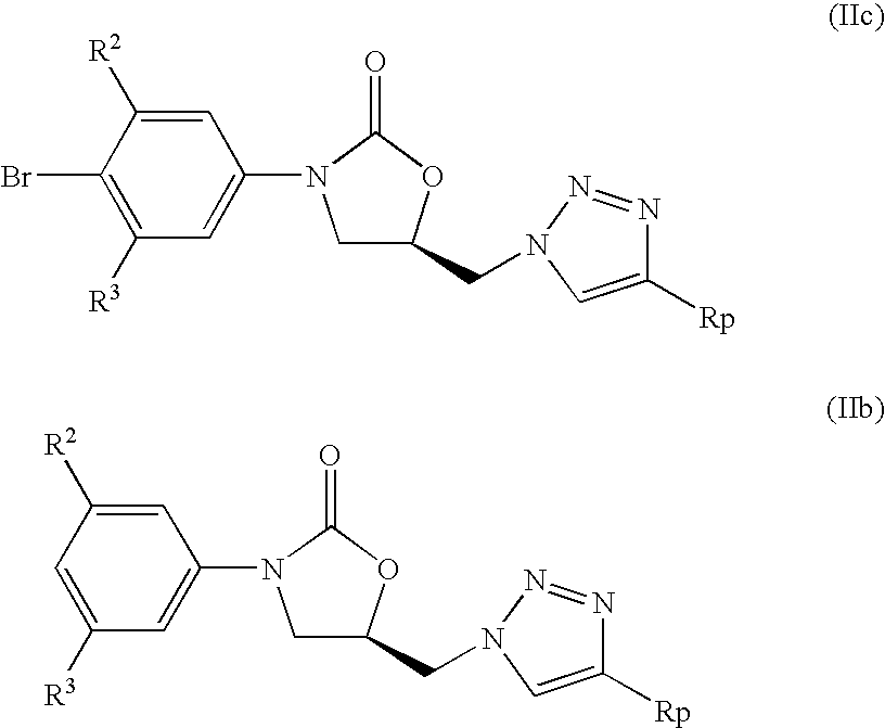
C1([R3])=C(Br)C([R2])=CC(N2CC(CN3N=NC([Rp])=C3)OC2=O)=C1.C1([R3])=CC([R2])=CC(N2CC(CN3N=NC([Rp])=C3)OC2=O)=C1
